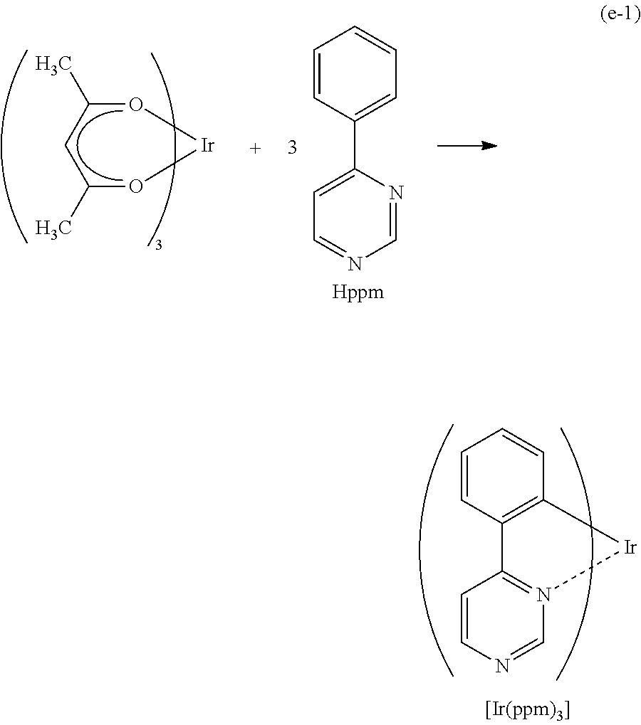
O1C(C)CC(C)O[Ir]1.C1=CC(C2=CC=NC=N2)=CC=C1.C1=CC2=C(C=C1)[Ir]N1=C2C=CN=C1
